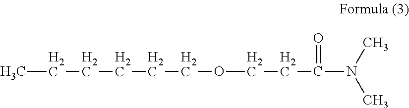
C(OCCC(N(C)C)=O)CCCCC
